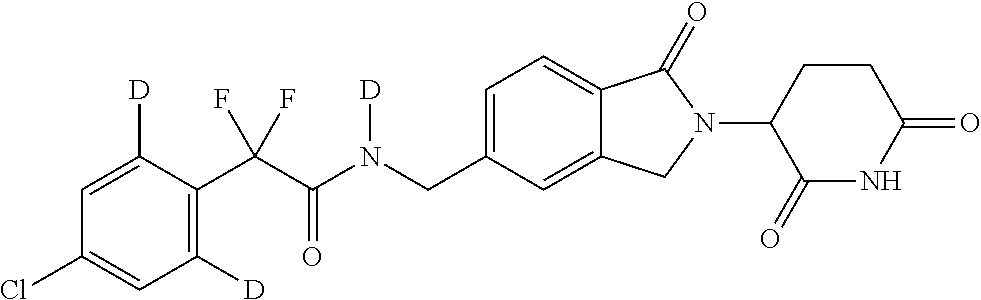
C1=C([D])C(C(C(N(CC2=CC=C3C(=C2)CN(C2C(=O)NC(=O)CC2)C3=O)[D])=O)(F)F)=C([D])C=C1Cl
